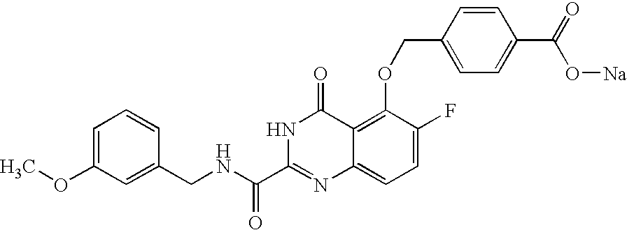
C1(CNC(C2=NC3=CC=C(F)C(OCC4=CC=C(C(O[Na])=O)C=C4)=C3C(=O)N2)=O)=CC(OC)=CC=C1
